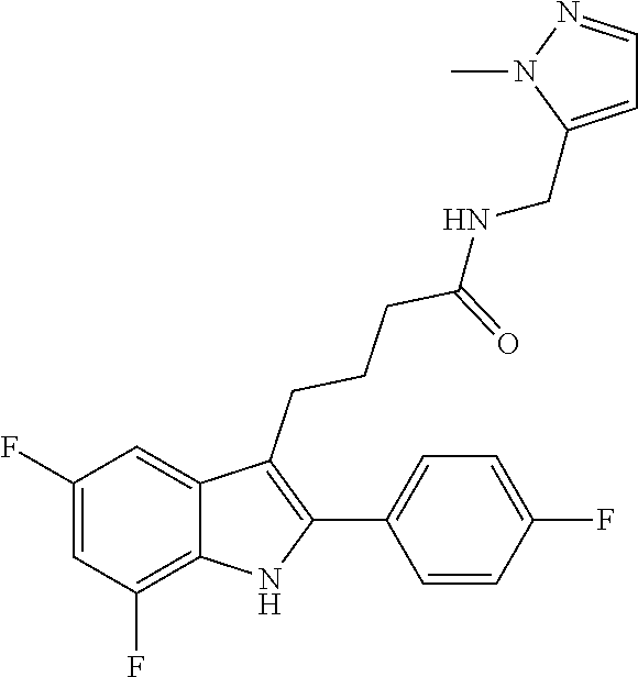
C(CCCC1=C(C2=CC=C(F)C=C2)NC2=C(F)C=C(F)C=C12)(NCC1=CC=NN1C)=O
